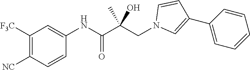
C1=CC([NC])=C([F3C])C=C1NC(C(CN1C=C(C2=CC=CC=C2)C=C1)(C)O)=O
